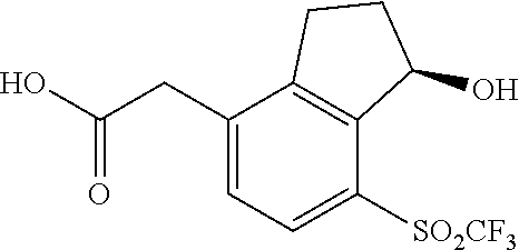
C(O)(CC1=CC=C([SO2CF3])C2=C1CCC2O)=O
